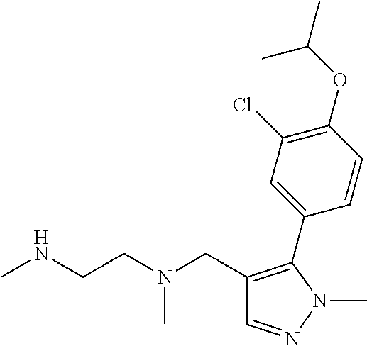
C1=NN(C)C(C2=CC(Cl)=C(OC(C)C)C=C2)=C1CN(CCNC)C
